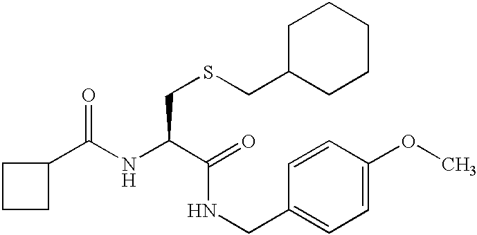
N(C(C(NCC1=CC=C(OC)C=C1)=O)CSCC1CCCCC1)C(C1CCC1)=O
